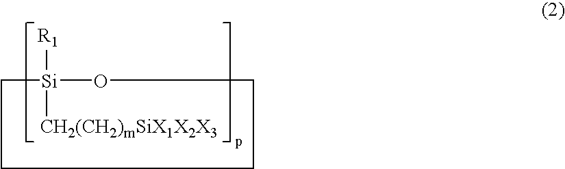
[Si]1([R1])([CH2(CH2)mSiX1X2X3])OCCCC1
